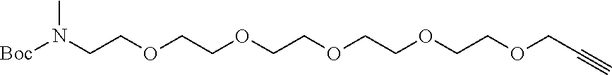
[Boc]N(CCOCCOCCOCCOCCOCC#C)C
